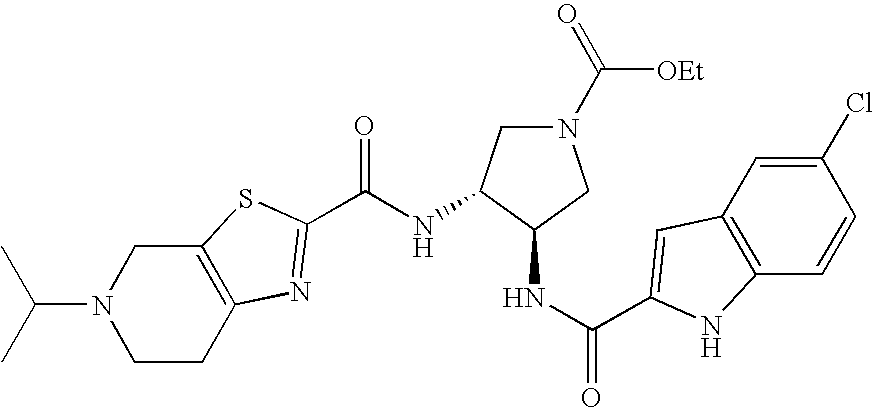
C12=C(CCN(C(C)C)C1)N=C(C(NC1CN(C([OEt])=O)CC1NC(=O)C1=CC3=C(C=CC(Cl)=C3)N1)=O)S2
